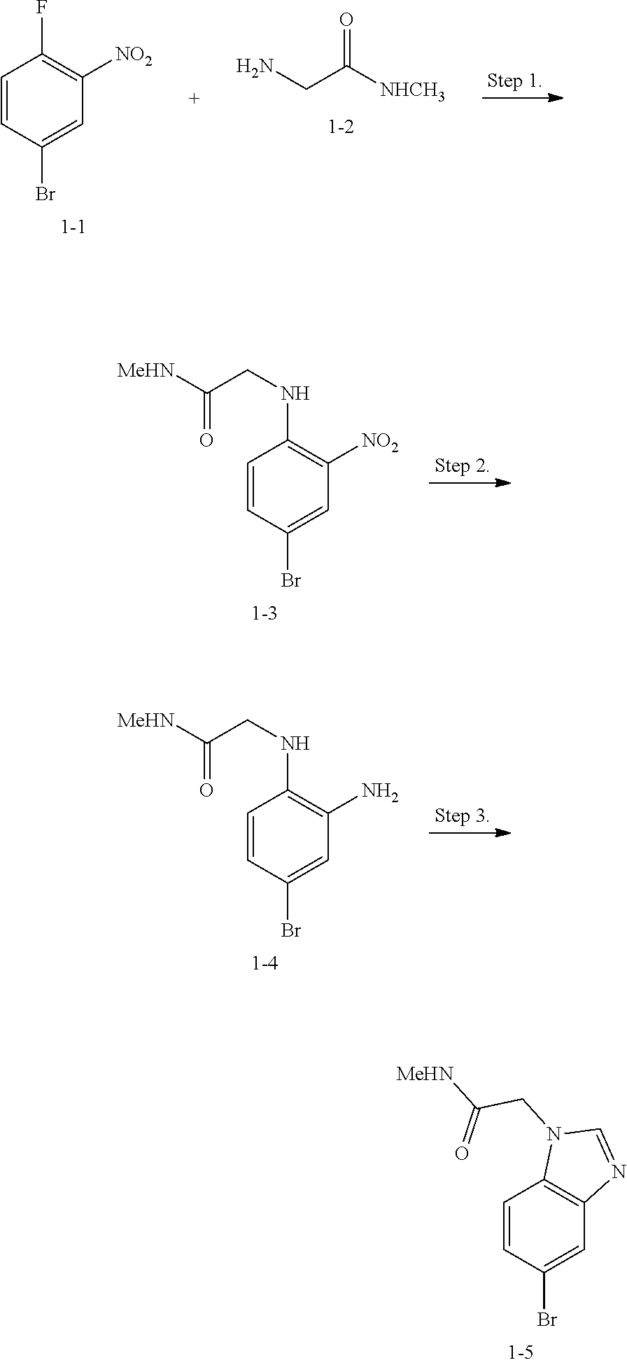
C1=CC(Br)=CC([NO2])=C1F.NCC([NHCH3])=O.C1=CC(Br)=CC([NO2])=C1NCC(=O)[MeHN].C1=CC(Br)=CC(N)=C1NCC(=O)[MeHN].C1=CC(Br)=CC2=C1N(CC(=O)[MeHN])C=N2
